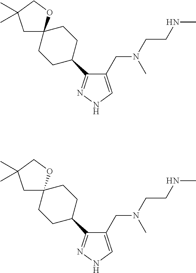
C1(CN(CCNC)C)=CNN=C1C1CCC2(CC1)CC(C)(C)CO2.C1(CN(CCNC)C)=CNN=C1C1CCC2(CC1)CC(C)(C)CO2
